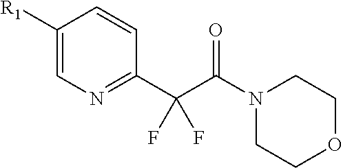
[R1]C1=CN=C(C(C(N2CCOCC2)=O)(F)F)C=C1
